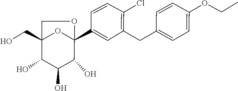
C1(CC2=C(Cl)C=CC(C34C(O)C(O)C(O)C(CO)(CO3)O4)=C2)=CC=C(OCC)C=C1
